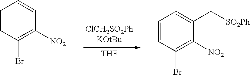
[THF].C1=CC(Br)=C([NO2])C=C1.C1=CC(Br)=C([NO2])C(C[SO2Ph])=C1
